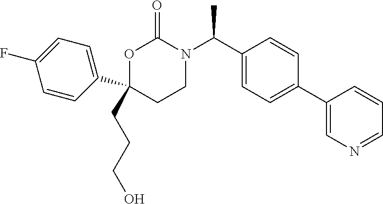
CC(C1=CC=C(C2=CN=CC=C2)C=C1)N1C(=O)OC(CCCO)(C2=CC=C(F)C=C2)CC1
